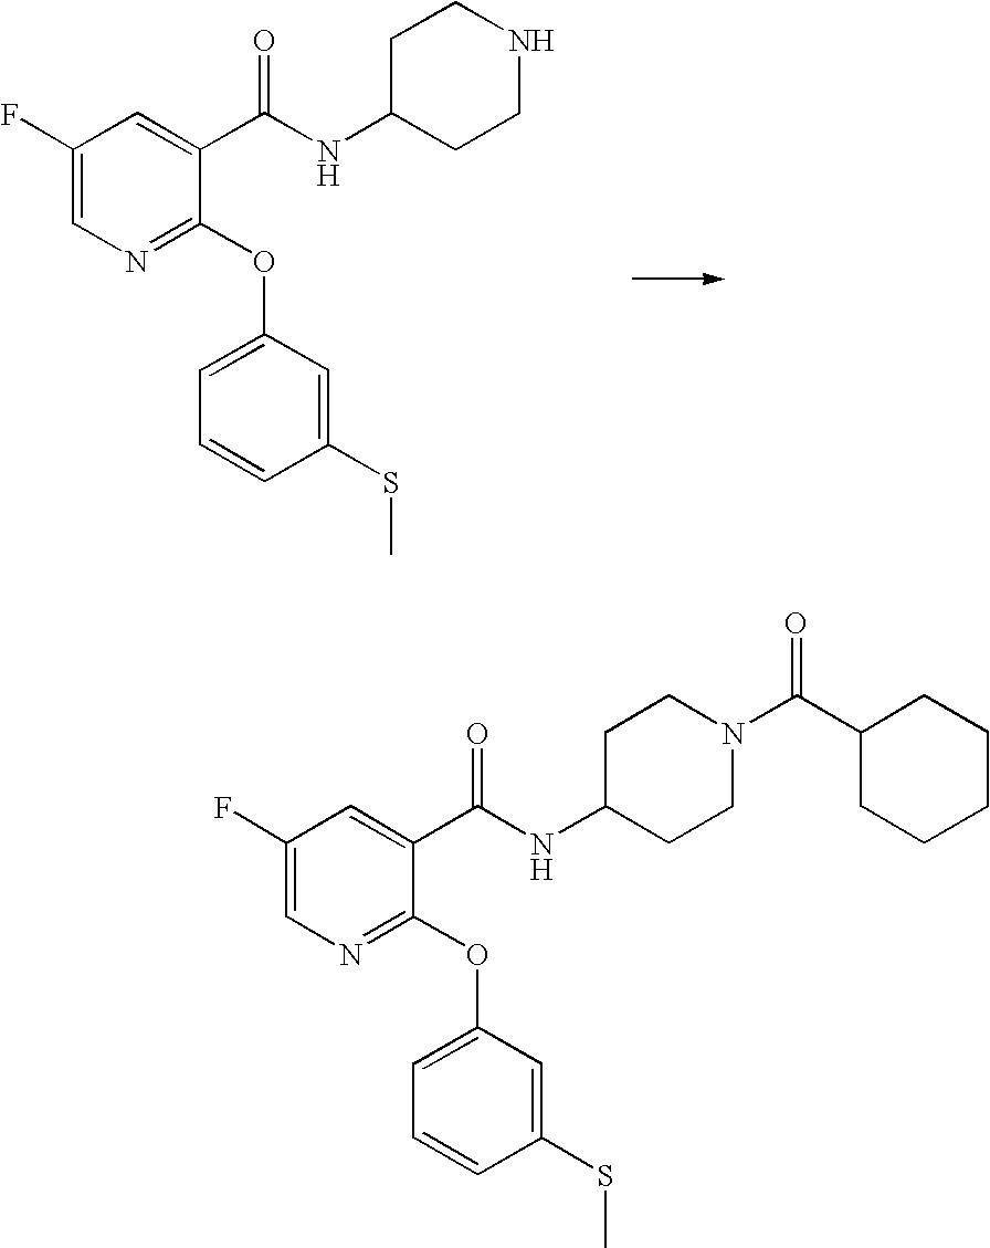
C1(F)=CN=C(OC2=CC=CC(SC)=C2)C(C(NC2CCNCC2)=O)=C1.C1(F)=CN=C(OC2=CC=CC(SC)=C2)C(C(NC2CCN(C(C3CCCCC3)=O)CC2)=O)=C1
